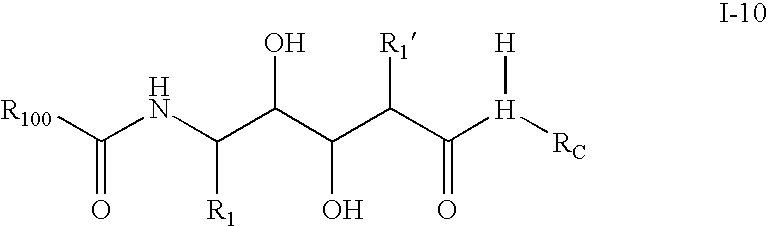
C(NC(C(C(C(C([H]([RC])[H])=O)[R1])O)O)[R1])(=O)[R100]
